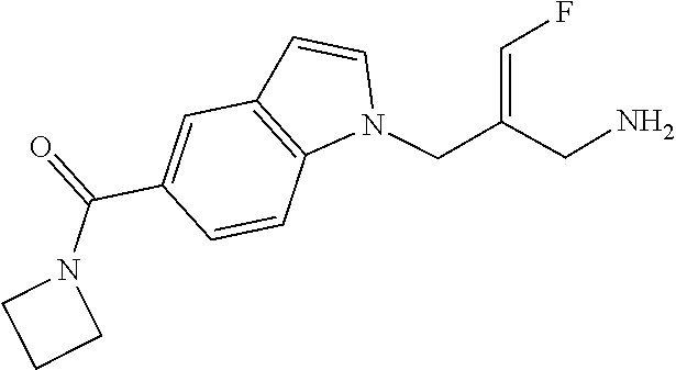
N1(CC(CN)=CF)C2=C(C=C1)C=C(C(=O)N1CCC1)C=C2
